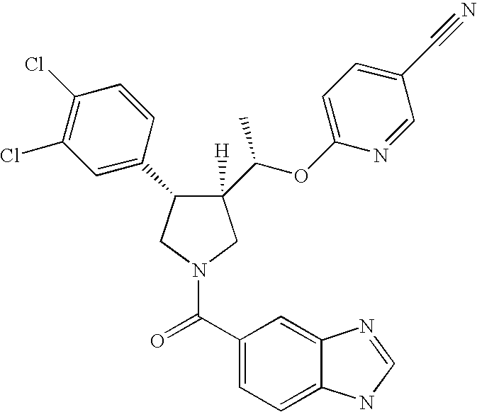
C1(C(OC2=CC=C(C#N)C=N2)C)([H])C(C2=CC(Cl)=C(Cl)C=C2)CN(C(C2=CC=C3C(=C2)N=CN3)=O)C1
